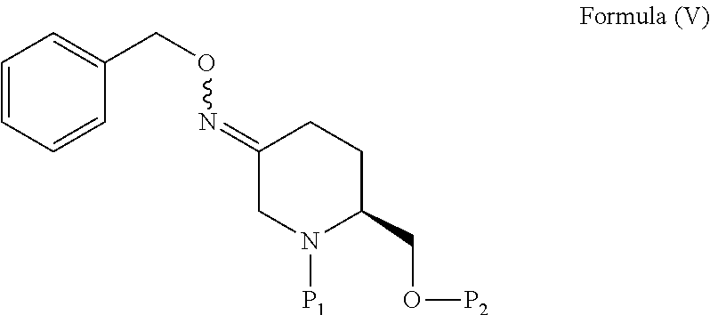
N(=C1CN([P1])C(CO[P2])CC1)OCC1=CC=CC=C1
